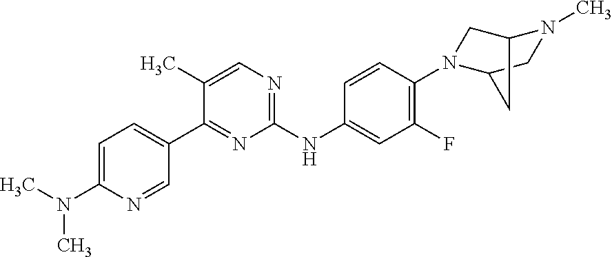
CN(C1=CC=C(C2=NC(NC3=CC(F)=C(N4CC5N(C)CC4C5)C=C3)=NC=C2C)C=N1)C
